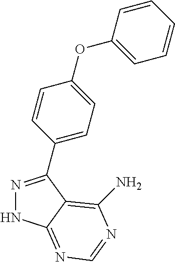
N1=C(C2=CC=C(OC3=CC=CC=C3)C=C2)C2=C(N)N=CN=C2N1
